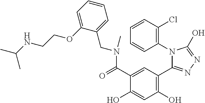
C1=CC=C(OCCNC(C)C)C(CN(C)C(C2=CC(C3=NN=C(O)N3C3=C(Cl)C=CC=C3)=C(O)C=C2O)=O)=C1
